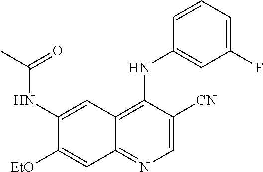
C1(NC(C)=O)=CC2=C(NC3=CC(F)=CC=C3)C([CN])=CN=C2C=C1[OEt]
